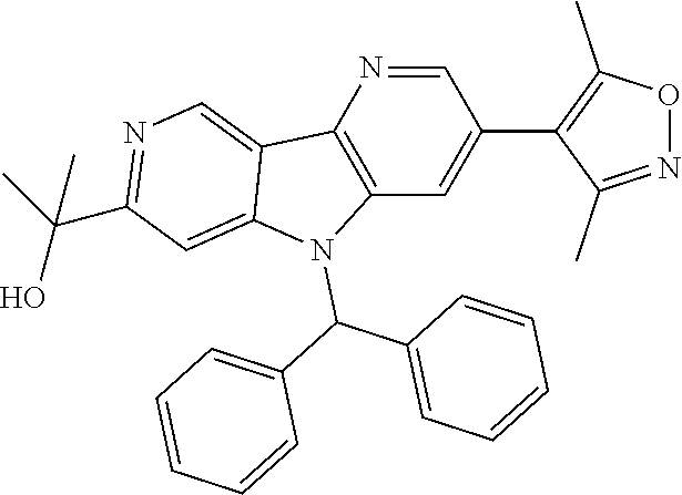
N1=C(C)C(C2=CC3=C(N=C2)C2=CN=C(C(O)(C)C)C=C2N3C(C2=CC=CC=C2)C2=CC=CC=C2)=C(C)O1
